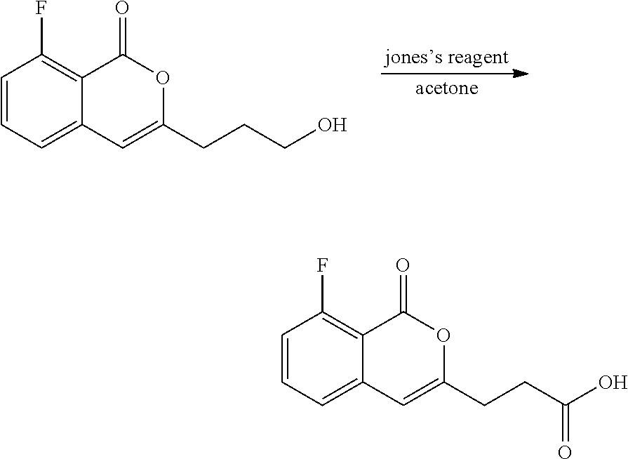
C1(CCCO)=CC2=CC=CC(F)=C2C(=O)O1.C(C(=O)O)CC1=CC2=CC=CC(F)=C2C(=O)O1
